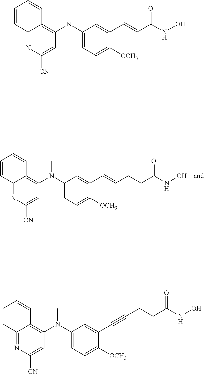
C1=CC2=NC([CN])=CC(N(C3=CC=C([OCH3])C(C=CC(NO)=O)=C3)C)=C2C=C1.C1=CC2=NC([CN])=CC(N(C3=CC=C([OCH3])C(C=CCCC(NO)=O)=C3)C)=C2C=C1.C1=CC2=NC([CN])=CC(N(C3=CC=C([OCH3])C(C#CCCC(NO)=O)=C3)C)=C2C=C1
